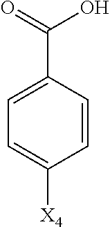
C1=C(C(=O)O)C=CC([X4])=C1
